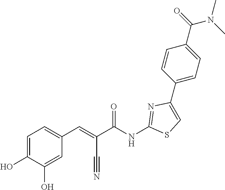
C1(C2=CC=C(C(=O)N(C)C)C=C2)=CSC(NC(C(C#N)=CC2=CC=C(O)C(O)=C2)=O)=N1
